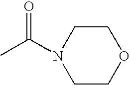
CC(N1CCOCC1)=O
